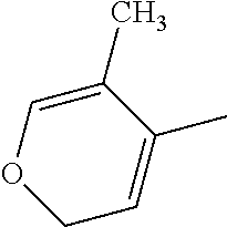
C1C=C(C)C(C)=CO1
